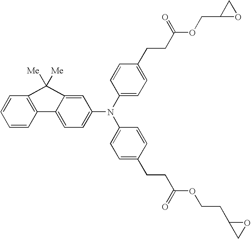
C1=CC2=C(C=C1)C([Me])([Me])C1=CC(N(C3=CC=C(CCC(OCC4OC4)=O)C=C3)C3=CC=C(CCC(OCCC4CO4)=O)C=C3)=CC=C21
